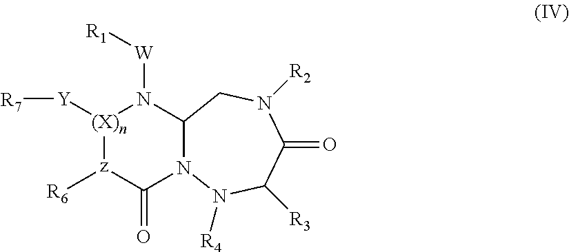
[(X)n]1([Y][R7])[z]([R6])C(=O)N2C(N1[W][R1])CN([R2])C(=O)C([R3])N2[R4]
